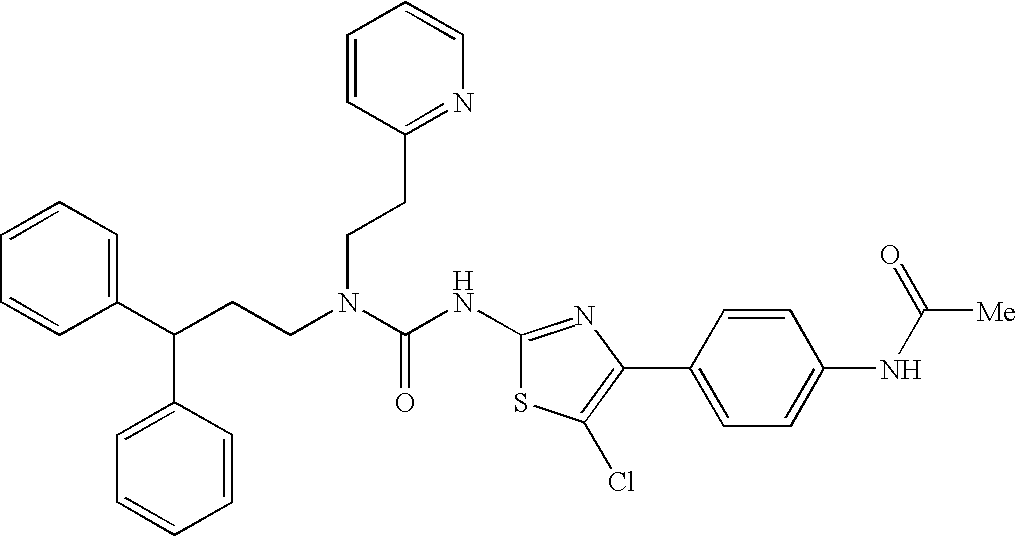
C1(C(CCN(C(NC2=NC(C3=CC=C(NC([Me])=O)C=C3)=C(Cl)S2)=O)CCC2=NC=CC=C2)C2=CC=CC=C2)=CC=CC=C1
